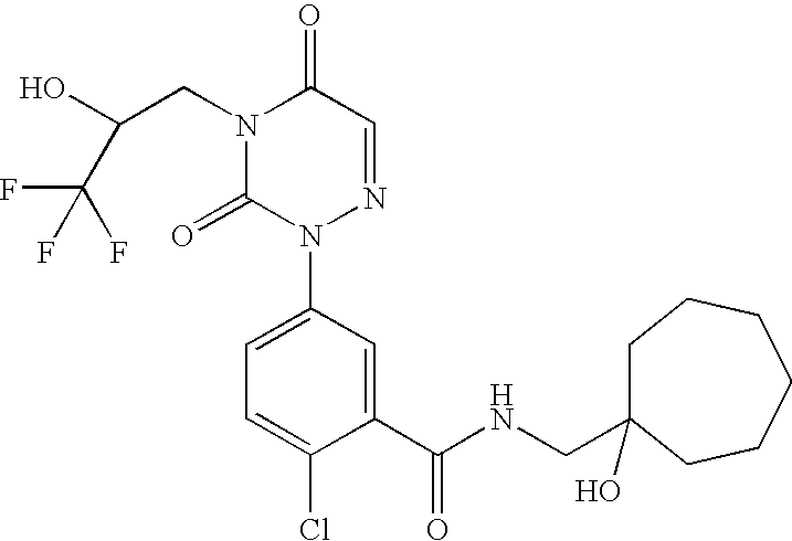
OC(CN1C(=O)N(C2=CC=C(Cl)C(C(NCC3(O)CCCCCC3)=O)=C2)N=CC1=O)C(F)(F)F
